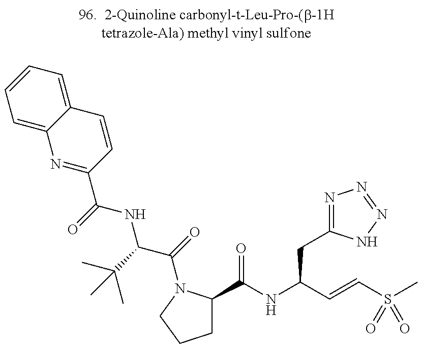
N1=C(C(=O)NC(C(=O)N2C(C(NC(C=CS(=O)(C)=O)CC3=NN=NN3)=O)CCC2)C(C)(C)C)C=CC2=CC=CC=C12
